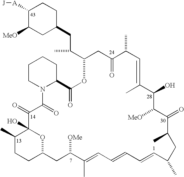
[A](C1C([MeO])CC(CC(C2CC(=O)C(C)C=C(C)C(O)C([MeO])C(=O)C(C)CC(C)C=CC=CC=C(C)C([OMe])CC3CCC(C)C(O)(O3)C(=O)C(=O)N3CCCCC3C(=O)O2)C)CC1)[J]
